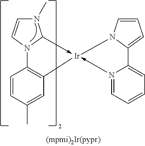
C1=CC(C)=CC2=C1N1C(->[Ir]23-N2=CC=CC=C2C2=CC=CN32)N(C)C=C1
